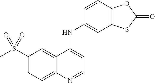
S(C1=CC=C2C(=C1)C(NC1=CC3=C(C=C1)OC(=O)S3)=CC=N2)(C)(=O)=O
